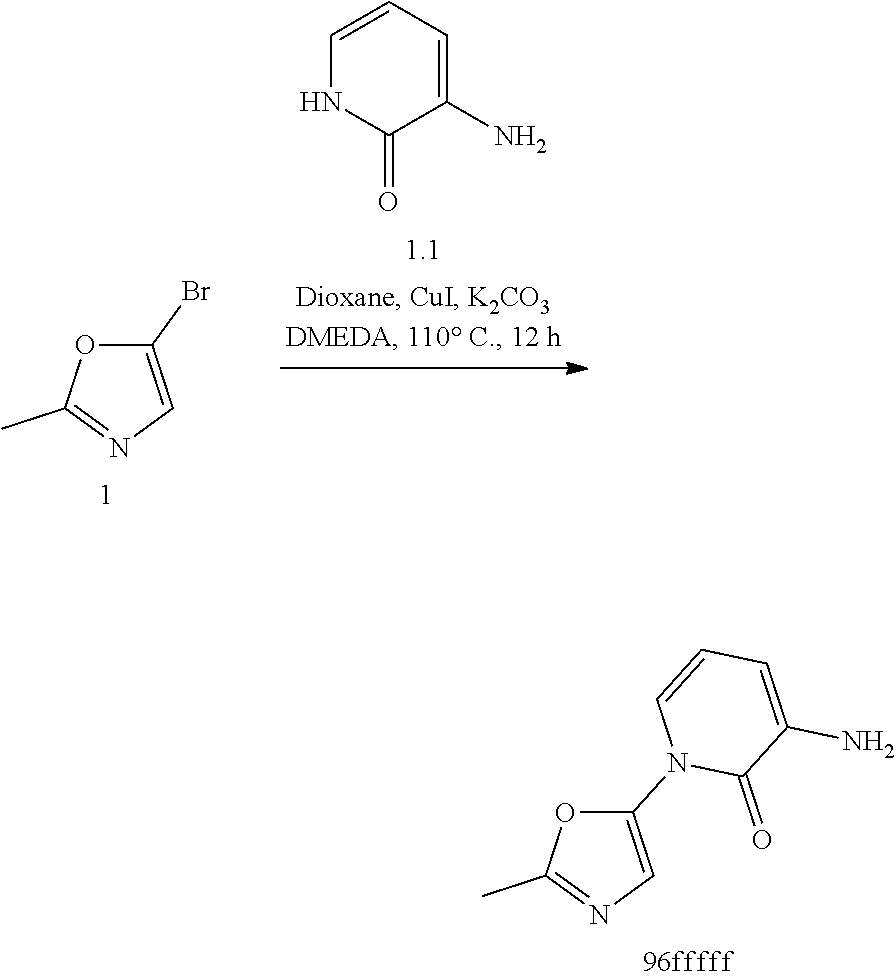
C1=CC=C(N)C(=O)N1.C1(Br)=CN=C(C)O1.C1(N2C(=O)C(N)=CC=C2)=CN=C(C)O1
